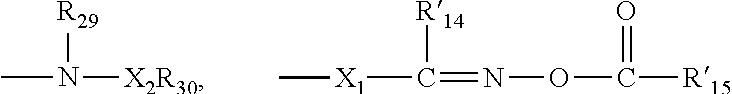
O(C(=O)[R15])N=C([R14])[X1]C.[R29]N([X2R30])C
